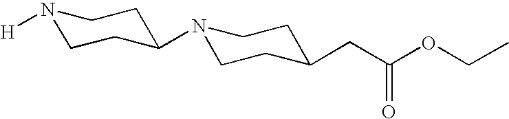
N1([H])CCC(N2CCC(CC(OCC)=O)CC2)CC1
